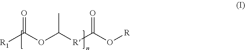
[R1]C(OC([R]C(O[R])=O)C)=O
